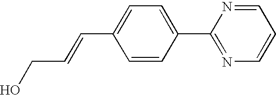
C1(C=CCO)=CC=C(C2=NC=CC=N2)C=C1
